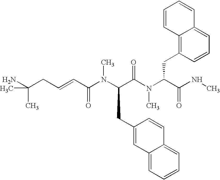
NC(CC=CC(N(C(C(N(C(C(NC)=O)CC1=C2C(=CC=C1)C=CC=C2)C)=O)CC1=CC2=CC=CC=C2C=C1)C)=O)(C)C
